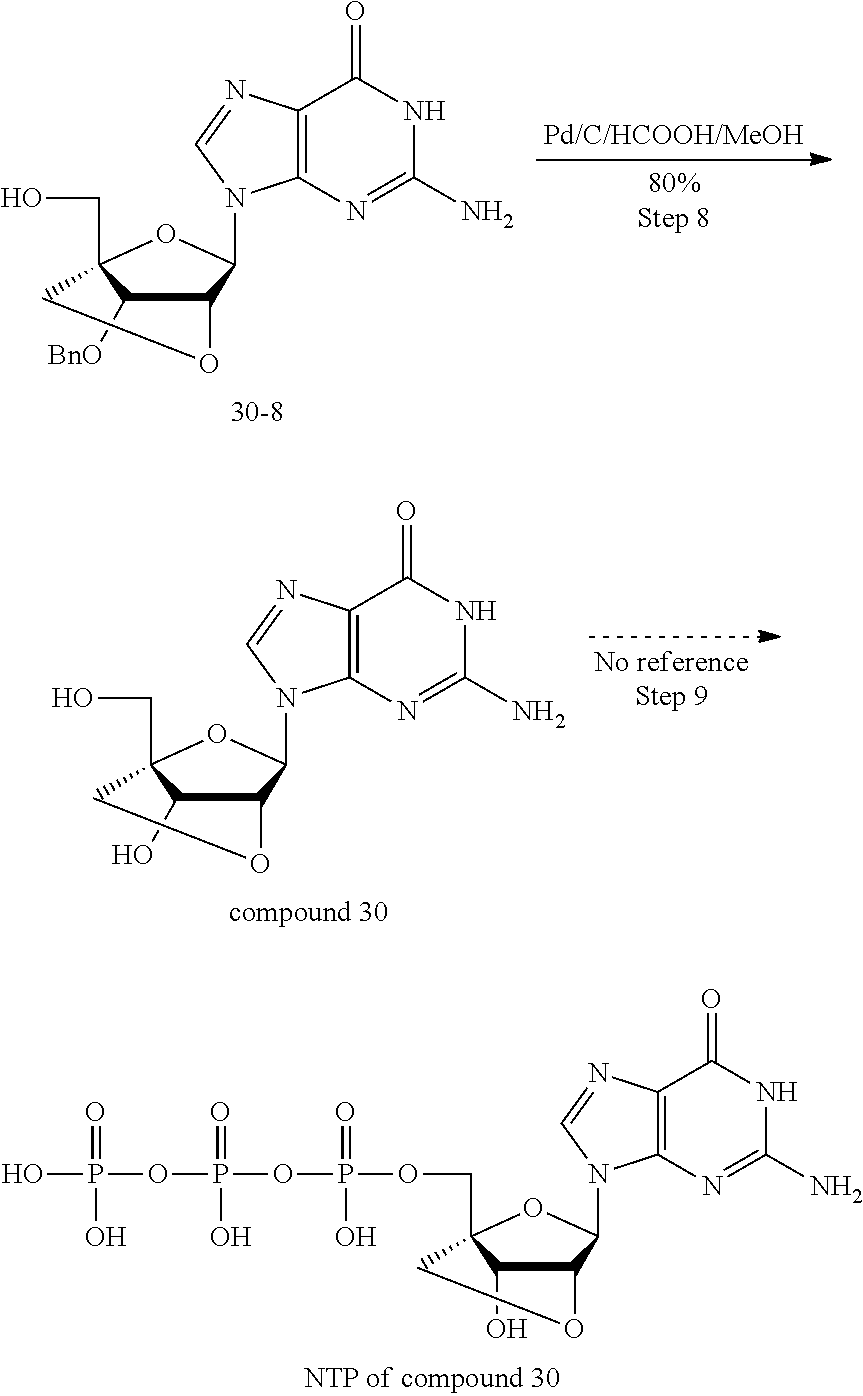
C12C(O)C(COP(OP(OP(O)(=O)O)(=O)O)(=O)O)(OC1N1C3=C(C(=O)NC(N)=N3)N=C1)CO2.C12C([BnO])C(CO)(OC1N1C3=C(C(=O)NC(N)=N3)N=C1)CO2.C12C(O)C(CO)(OC1N1C3=C(C(=O)NC(N)=N3)N=C1)CO2
